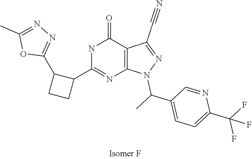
C1=C(C(F)(F)F)N=CC(C(C)N2N=C(C#N)C3=C2N=C(C2CCC2C2=NN=C(C)O2)NC3=O)=C1
